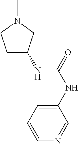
C1C(NC(NC2=CC=CN=C2)=O)CN(C)C1
